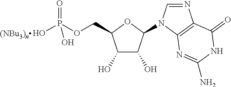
C1(O)C(O)C(N2C=NC3=C2N=C(N)NC3=O)OC1COP(=O)(O)O
